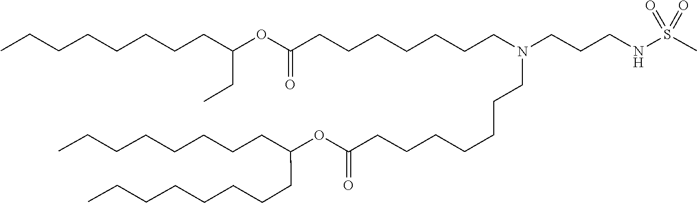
O(C(=O)CCCCCCCN(CCCNS(=O)(=O)C)CCCCCCCC(OC(CC)CCCCCCCC)=O)C(CCCCCCCC)CCCCCCCC
